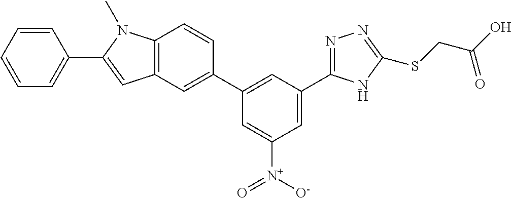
C1=C(C2=NN=C(SCC(O)=O)N2)C=C(C2=CC3=C(C=C2)N(C)C(C2=CC=CC=C2)=C3)C=C1[N+]([O-])=O
